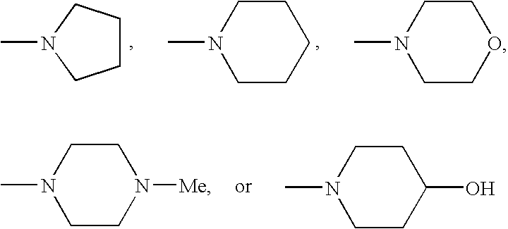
C1CCN(C)C1.C1CN(C)CCC1.C1CN(C)CCO1.C1CN(C)CCN1[Me].C1CN(C)CCC1O
